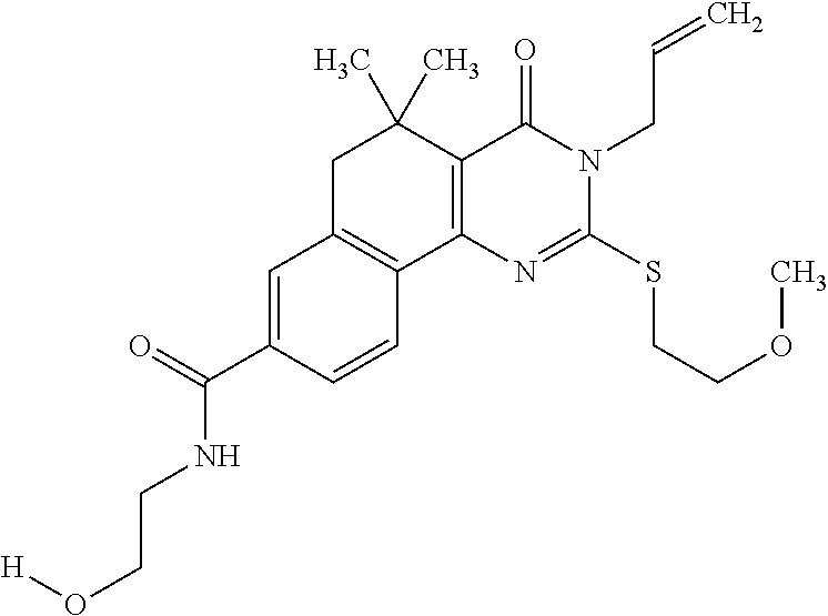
C12=C(N=C(SCCOC)N(CC=C)C1=O)C1=C(CC2(C)C)C=C(C(=O)NCCO[H])C=C1
